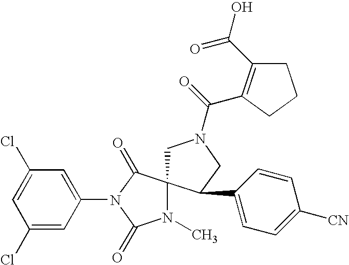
C1N(C(=O)C2=C(C(O)=O)CCC2)CC(C2=CC=C([CN])C=C2)C12N(C)C(=O)N(C1=CC(Cl)=CC(Cl)=C1)C2=O
